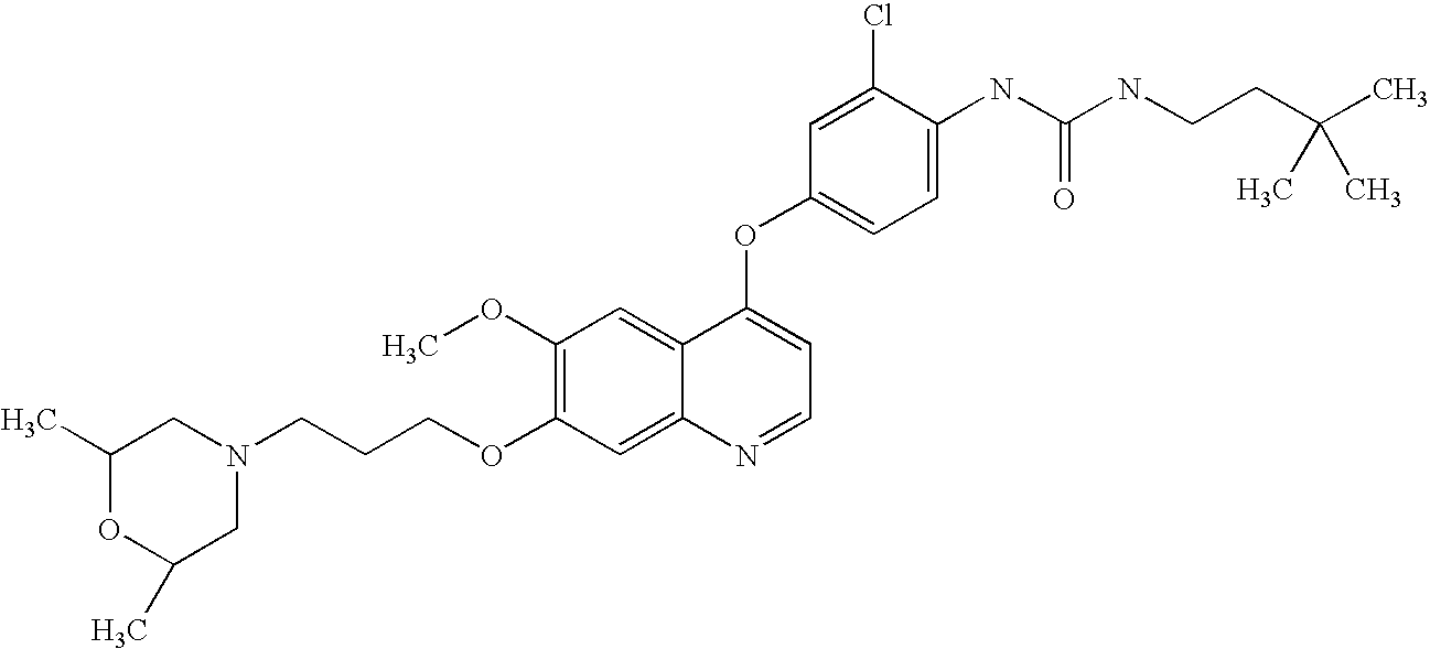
C(CCOC1=C(OC)C=C2C(=C1)N=CC=C2OC1=CC=C(NC(NCCC(C)(C)C)=O)C(Cl)=C1)N1CC(C)OC(C)C1
